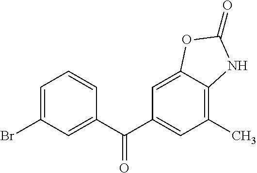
C1=C(Br)C=C(C(C2=CC(C)=C3C(=C2)OC(=O)N3)=O)C=C1
